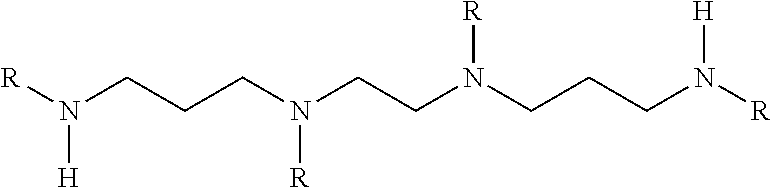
N(CCCN(CCN(CCCN([R])[H])[R])[R])([R])[H]
